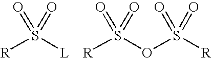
O=S([R])([L])=O.O=S([R])(OS(=O)([R])=O)=O
